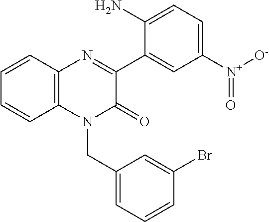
N1=C(C2=CC([N+](=O)[O-])=CC=C2N)C(=O)N(CC2=CC=CC(Br)=C2)C2=C1C=CC=C2
